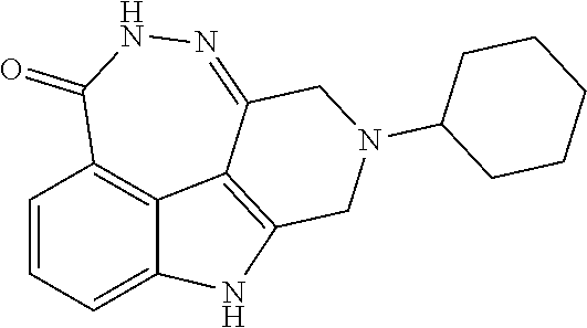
C1=CC=C2C3=C1C(=O)NN=C1C3=C(CN(C3CCCCC3)C1)N2
